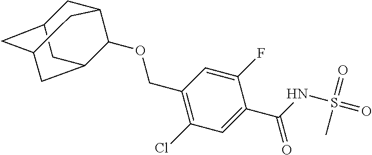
C(C1=C(Cl)C=C(C(=O)NS(C)(=O)=O)C(F)=C1)OC1C2CC3CC(CC1C3)C2
